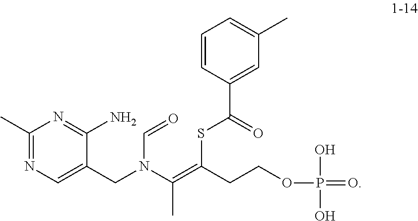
C1(C)=NC=C(CN(C=O)C(=C(SC(C2=CC(C)=CC=C2)=O)CCOP(=O)(O)O)C)C(N)=N1
